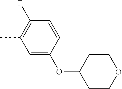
C1=C(OC2CCOCC2)C=CC(F)=C1C
